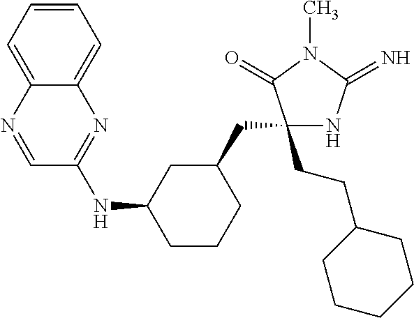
C1(CCC2CCCCC2)(CC2CC(NC3=NC4=CC=CC=C4N=C3)CCC2)NC(=N)N(C)C1=O
